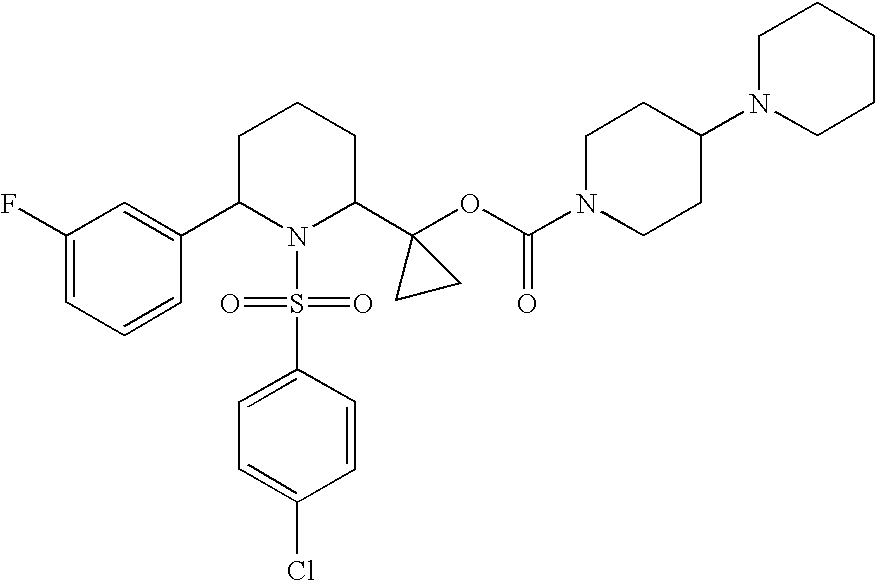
C1(F)=CC=CC(C2N(S(C3=CC=C(Cl)C=C3)(=O)=O)C(C3(OC(N4CCC(N5CCCCC5)CC4)=O)CC3)CCC2)=C1
